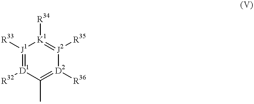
C1(C)=[D2]([R36])[J2]([R35])=[K1]([R34])[J1]([R33])=[D1]1[R32]
